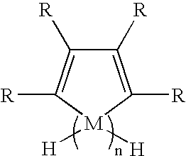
C1([R])=C([R])[M]([H])([H])C([R])=C1[R]
